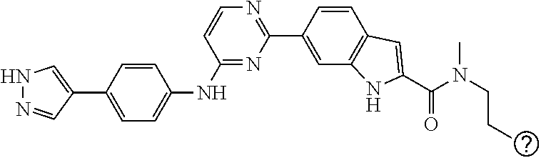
C1=CC(C2=CNN=C2)=CC=C1NC1=NC(C2=CC3=C(C=C2)C=C(C(N(C)CCC)=O)N3)=NC=C1
